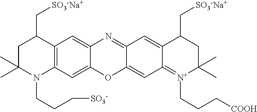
C12=C(C=C3C(=C1)N=C1C(=CC4=[N+](CCC[COOH])C(C)(C)CC(C[SO3-Na+])C4=C1)O3)N(CCC[SO3-])C(C)(C)CC2C[SO3-Na+]
